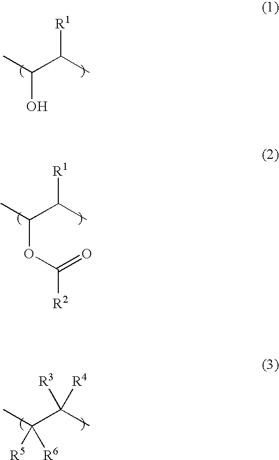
CC(C(C)[R1])O.CC(C(C)[R1])OC(=O)[R2].CC(C(C)([R3])[R4])([R5])[R6]
